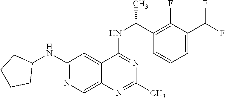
N(C1=NC=C2C(=C1)C(NC(C1=C(F)C(C(F)F)=CC=C1)C)=NC(C)=N2)C1CCCC1
